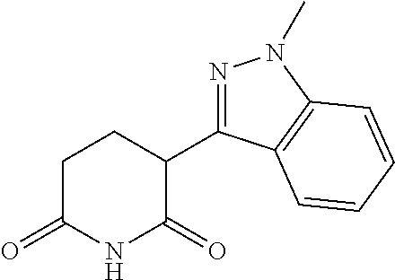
C1(C2=NN(C)C3=C2C=CC=C3)CCC(=O)NC1=O
